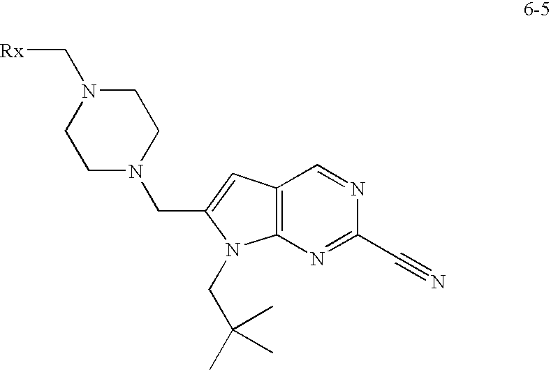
[Rx]CN1CCN(CC2=CC3=C(N=C(C#N)N=C3)N2CC(C)(C)C)CC1
